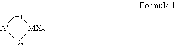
[L1]1[A][L2][MX2]1
